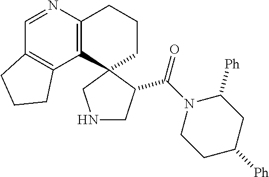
C12=C(C3(CCC1)CNCC3C(N1CCC([Ph])CC1[Ph])=O)C1=C(C=N2)CCC1
